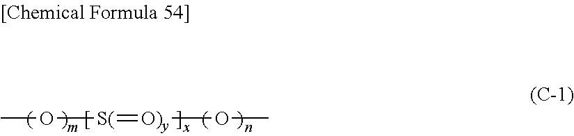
[O)y](OC)=[S(]OC
